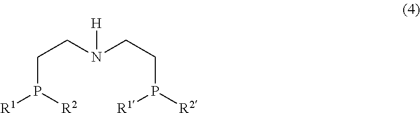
C(P([R2])[R1])CN(CCP([R1])[R2])[H]
